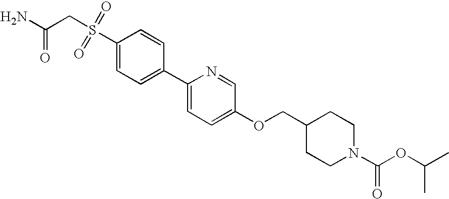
S(C1=CC=C(C2=CC=C(OCC3CCN(C(=O)OC(C)C)CC3)C=N2)C=C1)(CC(N)=O)(=O)=O
